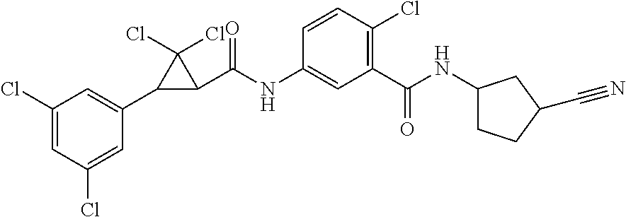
C1=C(Cl)C=C(Cl)C=C1C1C(C(NC2=CC(C(=O)NC3CCC(C#N)C3)=C(Cl)C=C2)=O)C1(Cl)Cl
